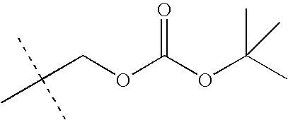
C(COC(OC(C)(C)C)=O)(C)(C)C
